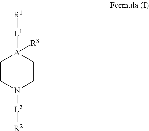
C1CN([L2][R2])CC[A]1([R3])[L1][R1]
